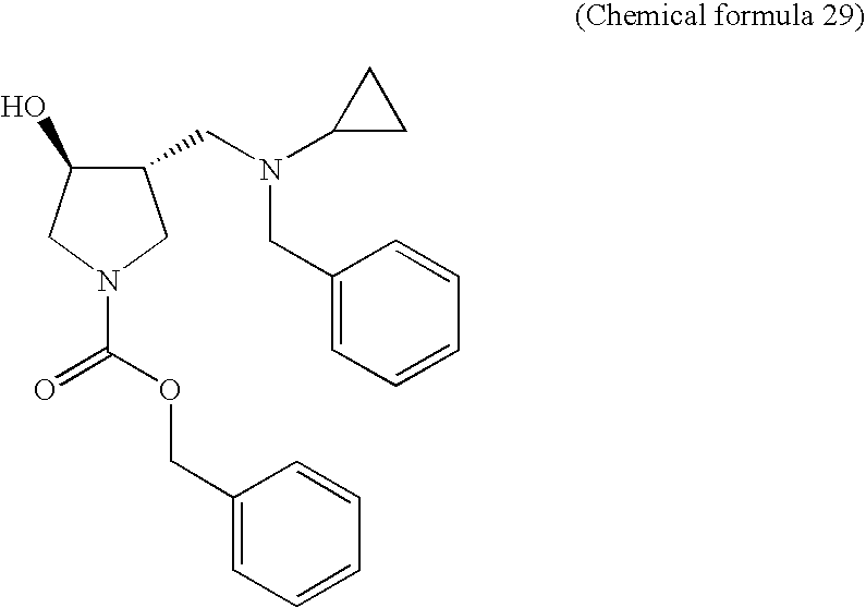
C1(CN(C2CC2)CC2=CC=CC=C2)C(O)CN(C(=O)OCC2=CC=CC=C2)C1
